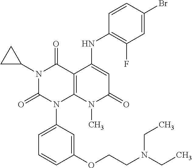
C1(NC2=CC(=O)N(C)C3=C2C(=O)N(C2CC2)C(=O)N3C2=CC=CC(OCCN(CC)CC)=C2)=C(F)C=C(Br)C=C1
